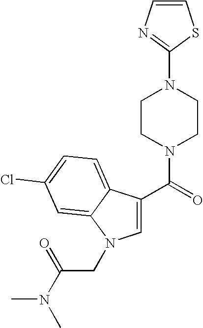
C(=O)(N1CCN(C2=NC=CS2)CC1)C1=CN(CC(N(C)C)=O)C2=CC(Cl)=CC=C12
